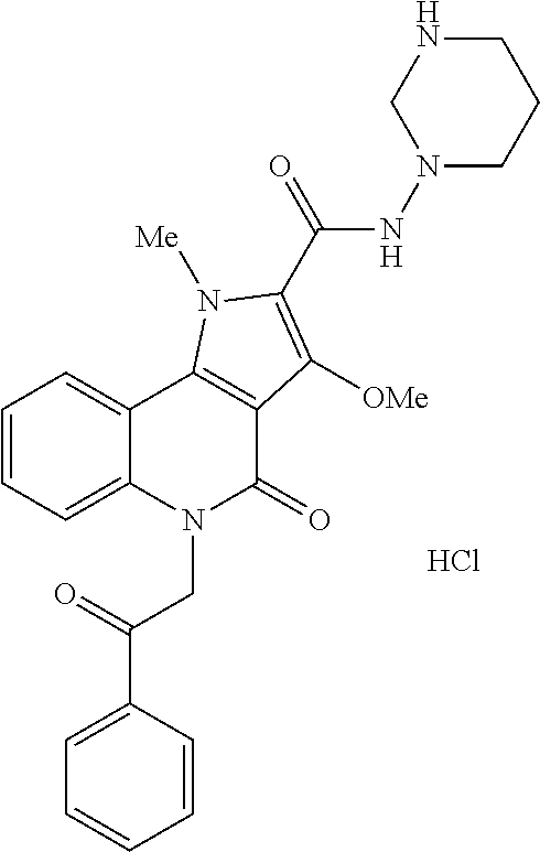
Cl.C1=C(C(=O)CN2C(=O)C3=C(C4=CC=CC=C24)N([Me])C(C(=O)NN2CCCNC2)=C3[OMe])C=CC=C1
